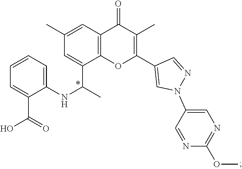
C1(NC(C2=CC(C)=CC3=C2OC(C2=CN(C4=CN=C(OC)N=C4)N=C2)=C(C)C3=O)C)=CC=CC=C1C(=O)O
